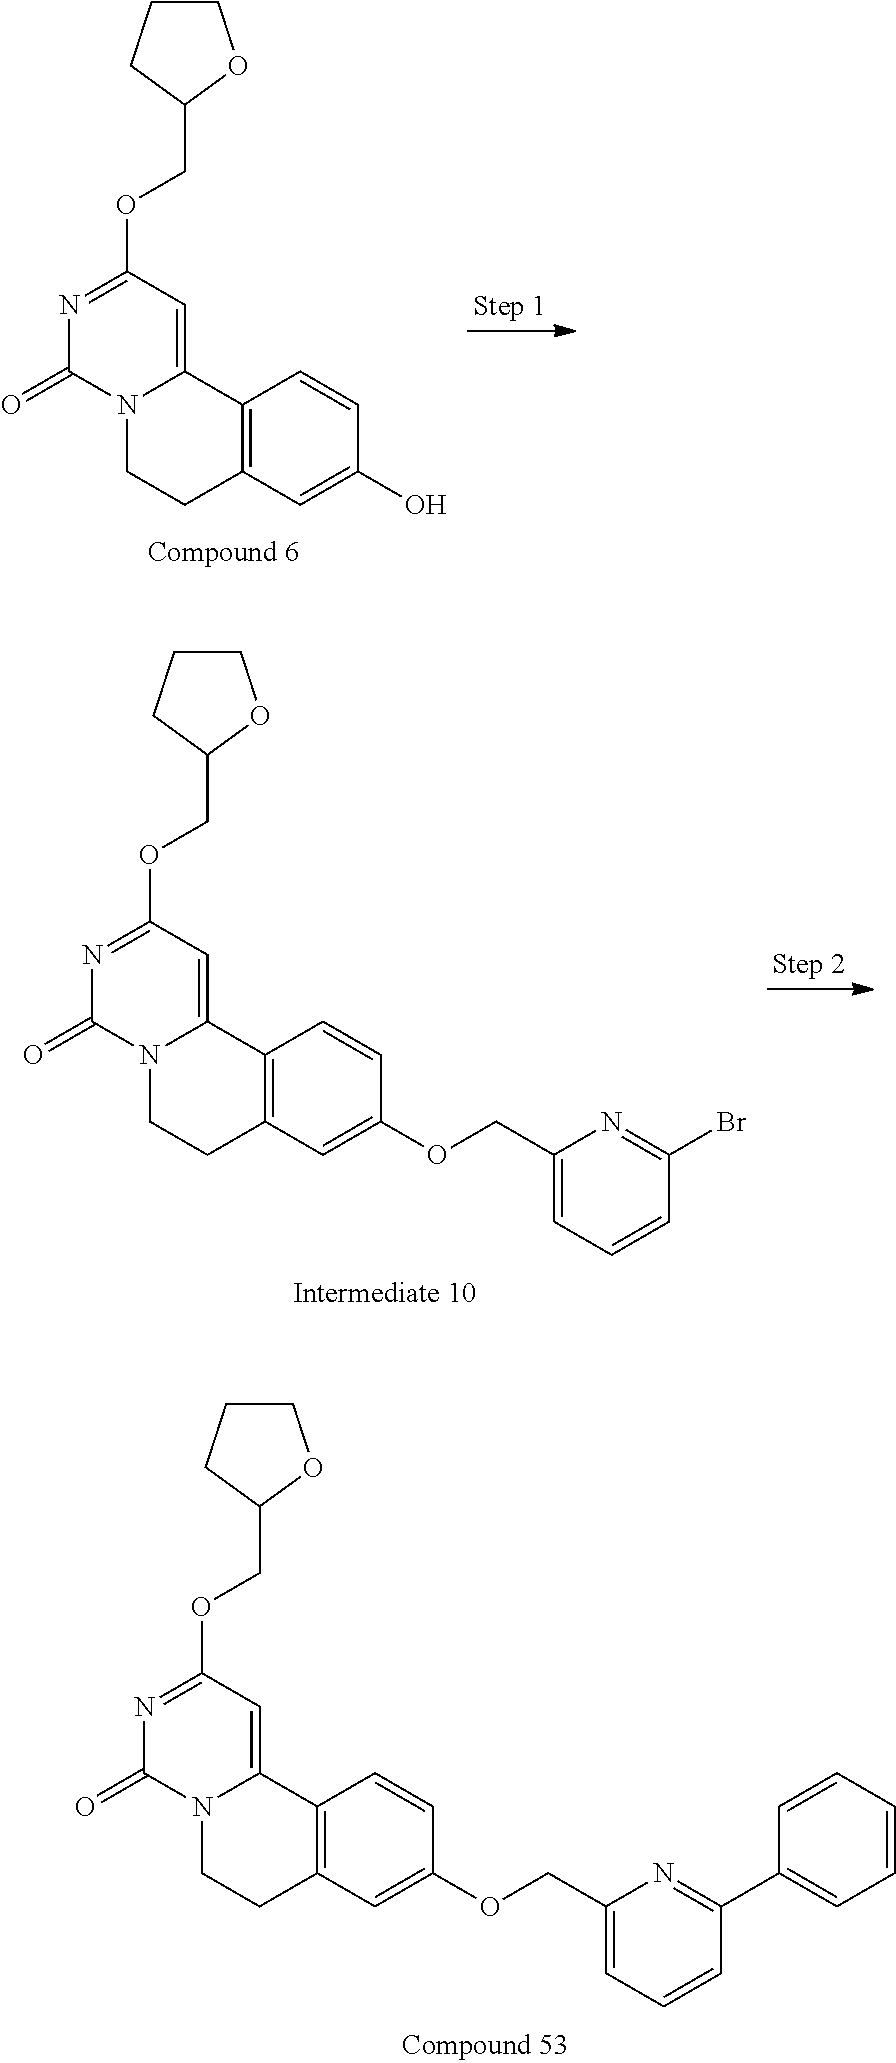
N1=C(OCC2OCCC2)C=C2N(C1=O)CCC1=C2C=CC(O)=C1.N1=C(OCC2OCCC2)C=C2N(C1=O)CCC1=C2C=CC(OCC2=CC=CC(Br)=N2)=C1.N1=C(OCC2OCCC2)C=C2N(C1=O)CCC1=C2C=CC(OCC2=CC=CC(C3=CC=CC=C3)=N2)=C1
